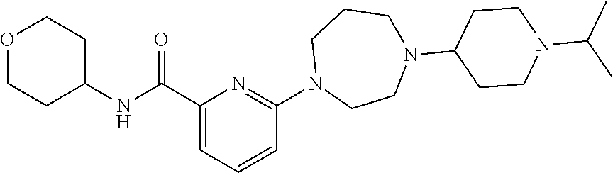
N(C(C1=CC=CC(N2CCN(C3CCN(C(C)C)CC3)CCC2)=N1)=O)C1CCOCC1
